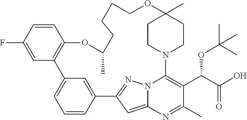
C1=CC2=CC(=C1)C1=C(C=CC(F)=C1)OC(C)CCCCOC1(C)CCN(C3=C(C(C(O)=O)OC(C)(C)C)C(C)=NC4=CC2=NN43)CC1
